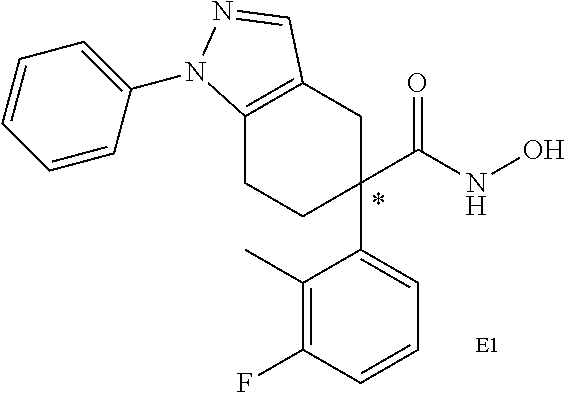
C1(C(NO)=O)(C2=CC=CC(F)=C2C)CC2=C(CC1)N(C1=CC=CC=C1)N=C2
